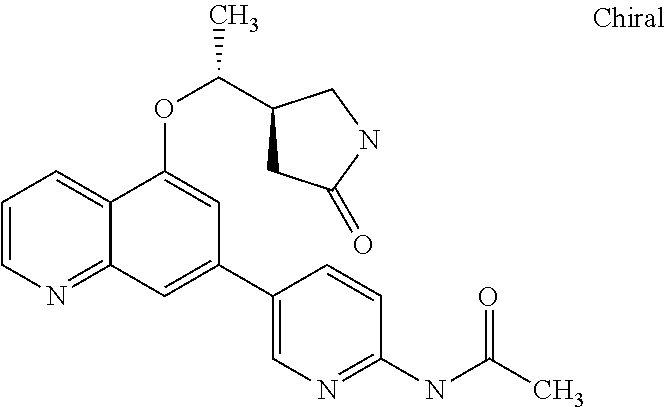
C1=CN=C2C(=C1)C(OC(C1CC(=O)NC1)C)=CC(C1=CN=C(NC(C)=O)C=C1)=C2
